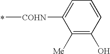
C[COHN]C1=CC=CC(O)=C1[Me]
